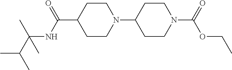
C1CN(C2CCN(C(=O)OCC)CC2)CCC1C(NC(C(C)C)(C)C)=O
